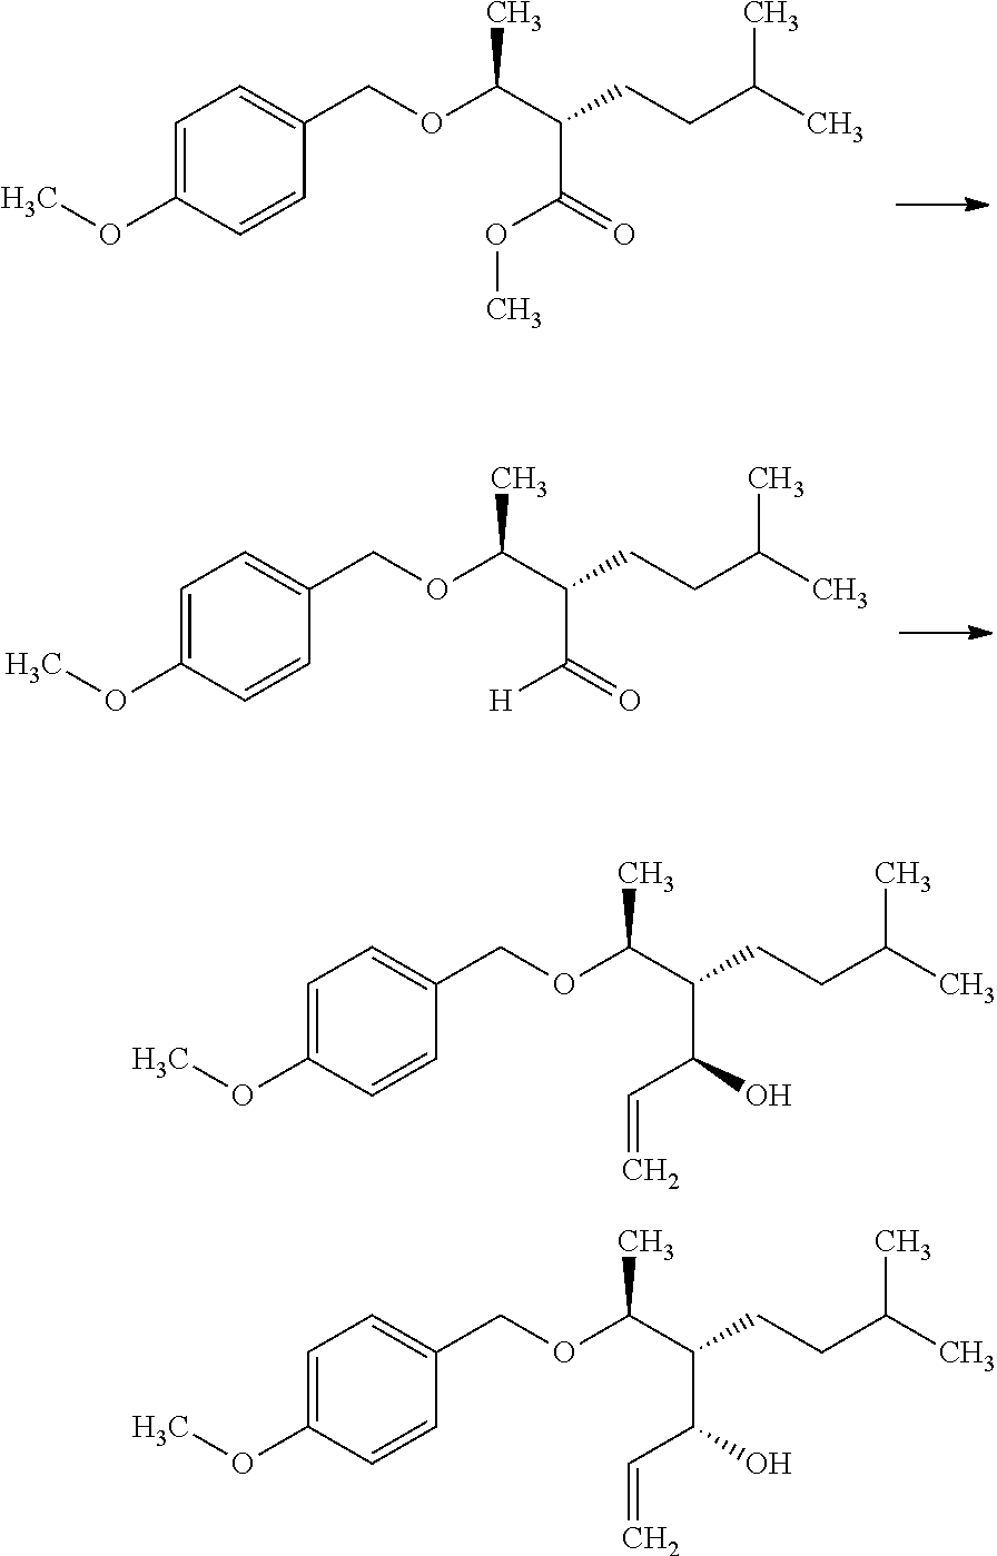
O(C(C(C(O)C=C)CCC(C)C)C)CC1=CC=C(OC)C=C1.O(C(C(C(O)C=C)CCC(C)C)C)CC1=CC=C(OC)C=C1.O(C(C(C(=O)OC)CCC(C)C)C)CC1=CC=C(OC)C=C1.O(C(C(C(=O)[H])CCC(C)C)C)CC1=CC=C(OC)C=C1
